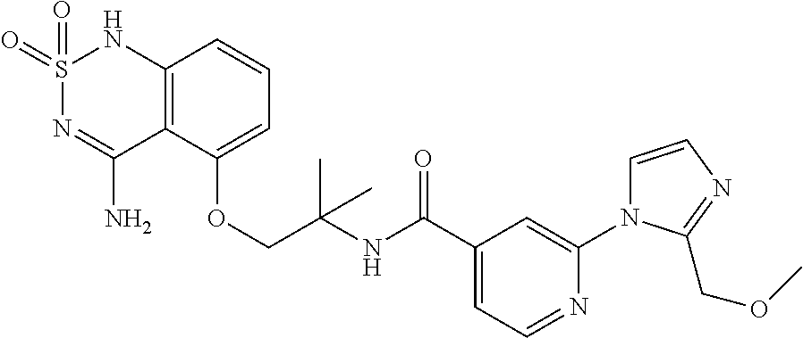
C12=C(C(OCC(NC(C3=CC=NC(N4C=CN=C4COC)=C3)=O)(C)C)=CC=C1)C(N)=NS(=O)(=O)N2
